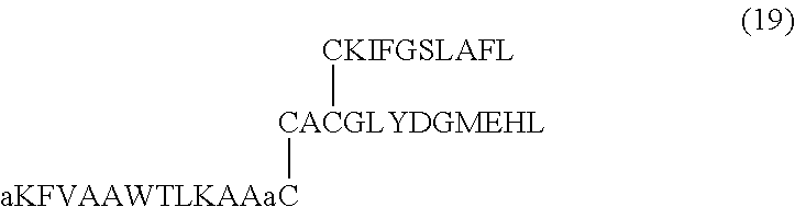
[aKFVAAWTLKAAaC][CACGLYDGMEHL][CKIFGSLAFL]
